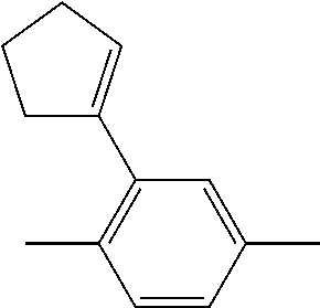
C1(C)=C(C2=CCCC2)C=C(C)C=C1
